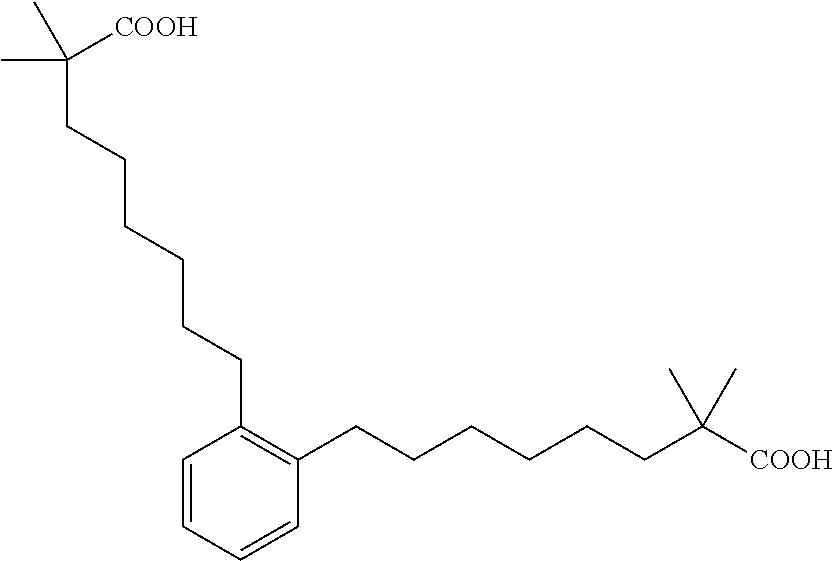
C1=CC=CC(CCCCCCC([COOH])(C)C)=C1CCCCCCC(C)([COOH])C
